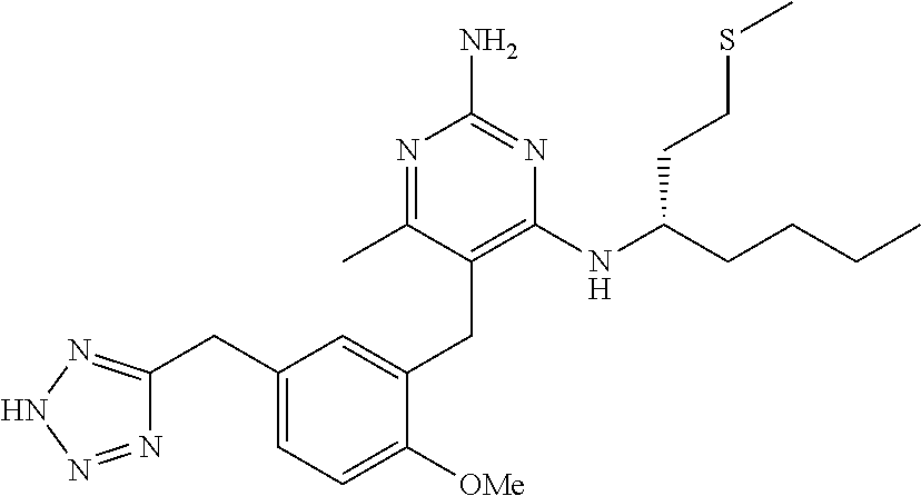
C1(CC2=NNN=N2)=CC=C([OMe])C(CC2=C(NC(CCCC)CCSC)N=C(N)N=C2C)=C1
